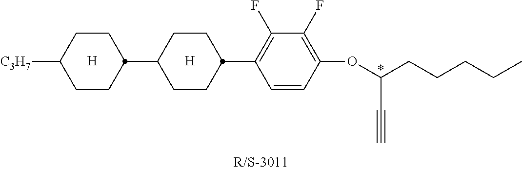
C1CC(C2CCC(C3=C(F)C(F)=C(OC(CCCCC)C#C)C=C3)CC2)CCC1[C3H7].[H].[H]
